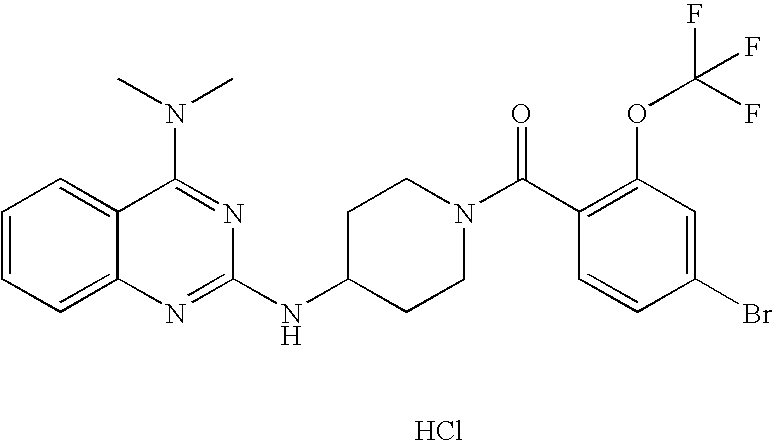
C1=CC=C2C(=C1)C(N(C)C)=NC(NC1CCN(C(C3=C(OC(F)(F)F)C=C(Br)C=C3)=O)CC1)=N2.Cl
